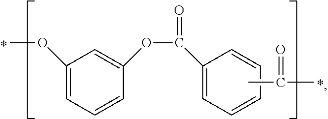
C1(OC)=CC=CC(OC(=O)C2=CC=CC=C2)=C1.CC(C)=O
